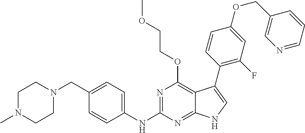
C1N(C)CCN(CC2=CC=C(NC3=NC(OCCOC)=C4C(=N3)NC=C4C3=C(F)C=C(OCC4=CN=CC=C4)C=C3)C=C2)C1
